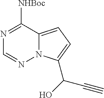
N1=C([NHBoc])C2=CC=C(C(C#C)O)N2N=C1
